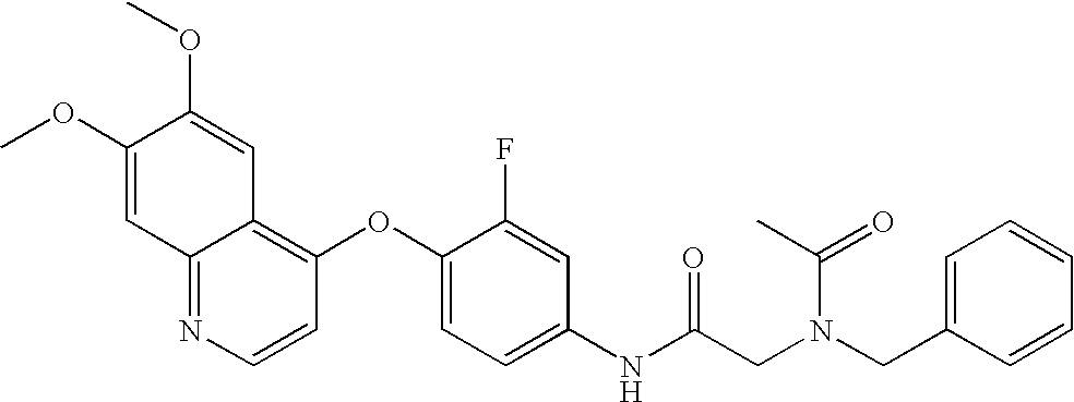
COC1=CC2=NC=CC(OC3=CC=C(NC(CN(CC4=CC=CC=C4)C(C)=O)=O)C=C3F)=C2C=C1OC
